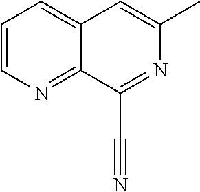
C1=CN=C2C(=C1)C=C(C)N=C2C#N
